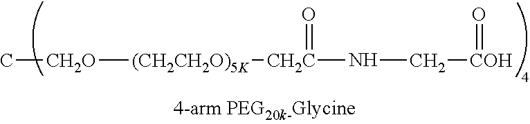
C[CH2O][(CH2CH2O)5K][CH2C](NC[COH]=O)=O
